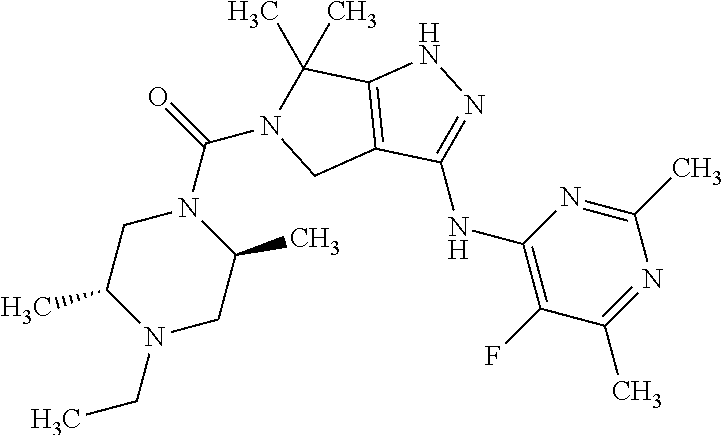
N(C1=NNC2=C1CN(C(=O)N1CC(C)N(CC)CC1C)C2(C)C)C1=C(F)C(C)=NC(C)=N1
